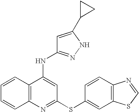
C12=C(N=C(SC3=CC4=C(C=C3)N=CS4)C=C1NC1=NNC(C3CC3)=C1)C=CC=C2
